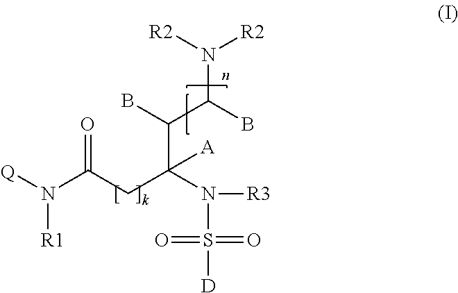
[R3]N(C(CC(N([Q])[R1])=O)(C(B)C(B)N([R2])[R2])[A])S(=O)(=O)[D]
